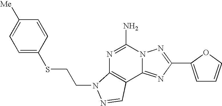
C1([Me])=CC=C(SCCN2C3=C(C4=NC(C5=CC=CO5)=NN4C(N)=N3)C=N2)C=C1
